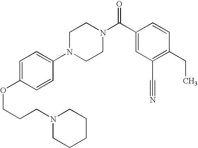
C(COC1=CC=C(N2CCN(C(C3=CC(C#N)=C(CC)C=C3)=O)CC2)C=C1)CN1CCCCC1
